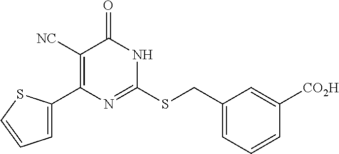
C1=C(C2=C([NC])C(=O)NC(SCC3=CC=CC([CO2H])=C3)=N2)SC=C1
